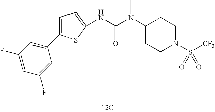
C1(F)=CC(C2=CC=C(NC(N(C3CCN(S([CF3])(=O)=O)CC3)C)=O)S2)=CC(F)=C1.[12C]
